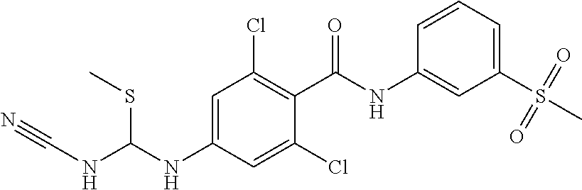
C1(NC(NC#N)SC)=CC(Cl)=C(C(=O)NC2=CC(S(C)(=O)=O)=CC=C2)C(Cl)=C1
